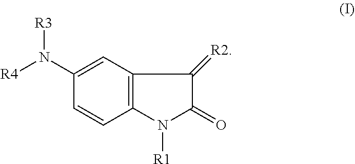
C12=C(C=C(N([R4])[R3])C=C1)C(=[R2])C(=O)N2[R1]
